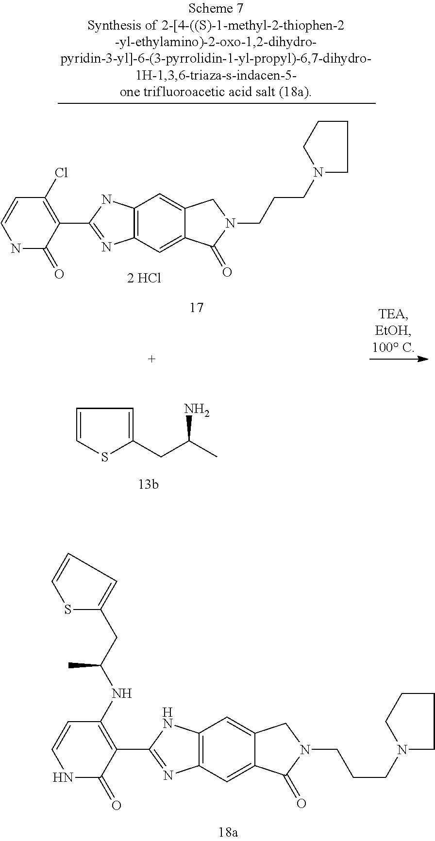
N1C(=O)C(C2=NC3=C(N2)C=C2C(=C3)C(=O)N(CCCN3CCCC3)C2)=C(NC(CC2=CC=CS2)C)C=C1.N1C(=O)C(C2=NC3=C(N2)C=C2C(=C3)C(=O)N(CCCN3CCCC3)C2)=C(Cl)C=C1.C1=CSC(CC(C)N)=C1
